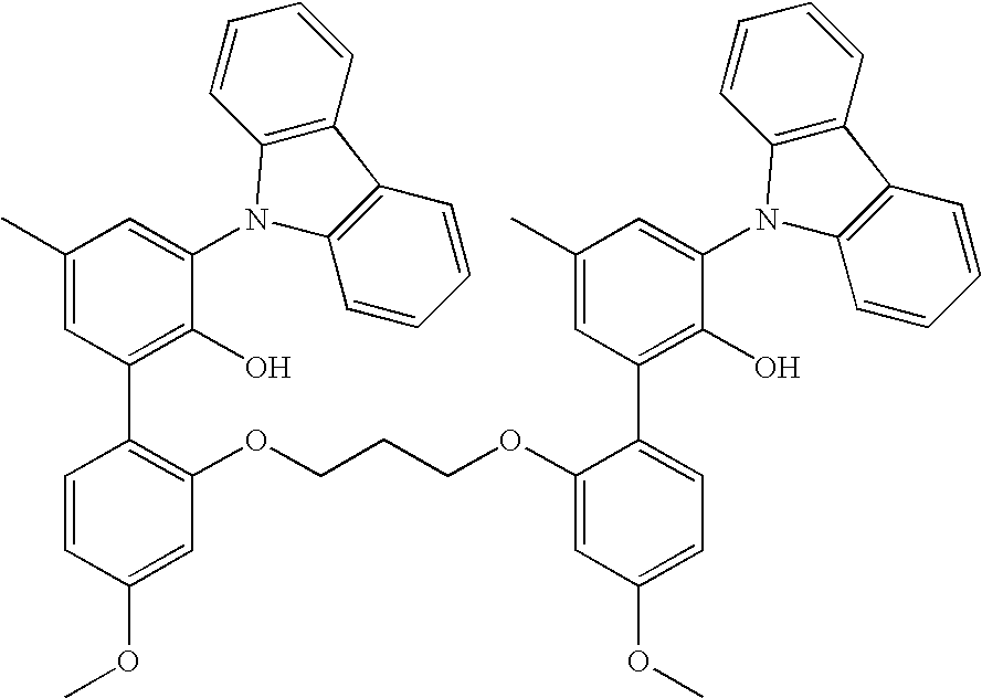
C1(C)=CC(C2=C(OCCCOC3=CC(OC)=CC=C3C3=C(O)C(N4C5=C(C6=C4C=CC=C6)C=CC=C5)=CC(C)=C3)C=C(OC)C=C2)=C(O)C(N2C3=C(C4=C2C=CC=C4)C=CC=C3)=C1
